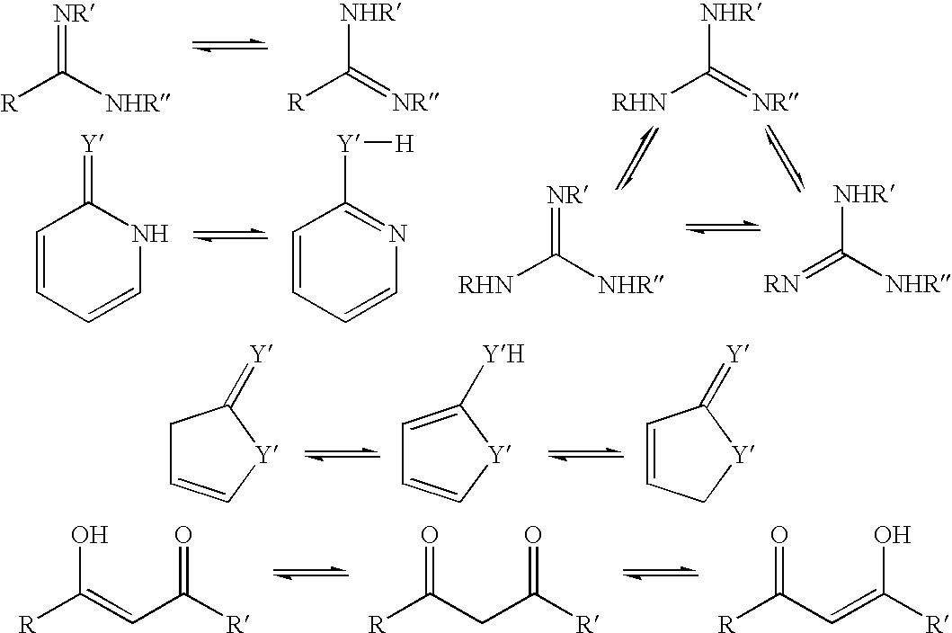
C([R])([NHR])=[NR].C([R])(=[NR])[NHR].C1=CC=CNC1=[Y].C1=CC=CN=C1[Y][H].C([RHN])(=[NR])[NHR].C([RHN])([NHR])=[NR].C(=[RN])([NHR])[NHR].C1C=C[Y]C1=[Y].C1=C([YH])[Y]C=C1.C1=CC[Y]C1=[Y].[R]C(=CC([R])=O)O.[R]C(CC([R])=O)=O.[R]C(C=C([R])O)=O
